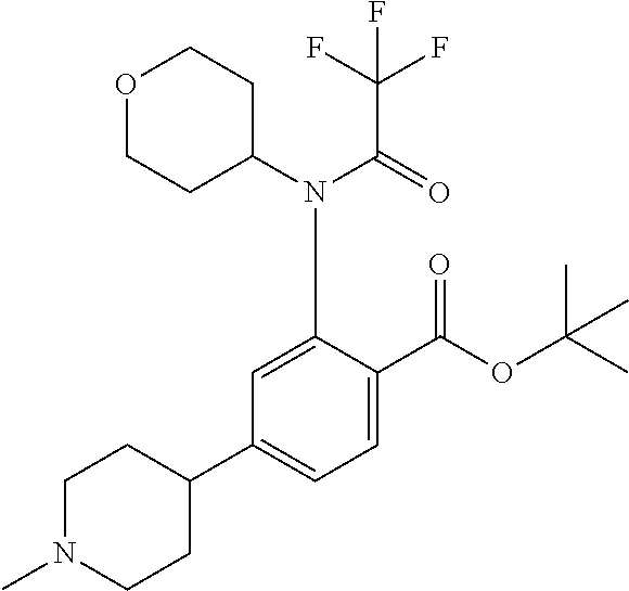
C1(C2CCN(C)CC2)=CC=C(C(OC(C)(C)C)=O)C(N(C2CCOCC2)C(=O)C(F)(F)F)=C1
